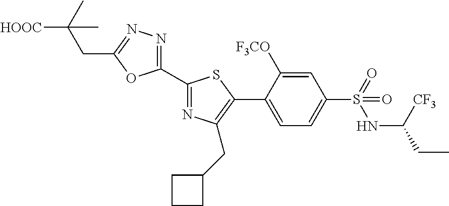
C1(C2=NC(CC3CCC3)=C(C3=CC=C(S(=O)(NC([CF3])CC)=O)C=C3[F3CO])S2)=NN=C(CC(C)([HOOC])C)O1
